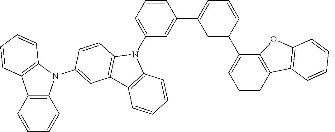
C12=C(C=CC=C1)C1=C(N2C2=CC3=C(C=C2)N(C2=CC=CC(C4=CC=CC(C5=CC=CC6=C5OC5=C6C=CC=C5)=C4)=C2)C2=C3C=CC=C2)C=CC=C1
